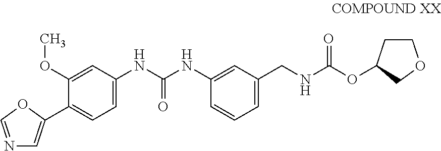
C1=C(NC(NC2=CC(CNC(OC3CCOC3)=O)=CC=C2)=O)C=C(OC)C(C2=CN=CO2)=C1
